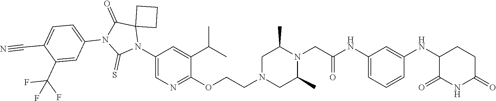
C1=C(NC(CN2C(C)CN(CCOC3=NC=C(N4C5(C(=O)N(C6=CC=C(C#N)C(C(F)(F)F)=C6)C4=S)CCC5)C=C3C(C)C)CC2C)=O)C=C(NC2C(=O)NC(=O)CC2)C=C1
